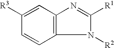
C1=CC([R3])=CC2=C1N([R2])C([R1])=N2
